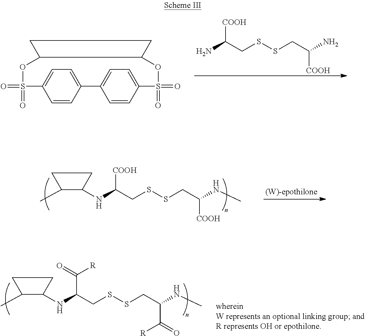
[COOH]C(CSSCC(N)[COOH])N.C1=CC2=CC=C1S(=O)(=O)OC1C(OS(=O)(=O)C3=CC=C2C=C3)CC1.[COOH]C(CSSCC(NC)[COOH])NC1C(C)CC1.C(C(CSSCC(NC)C(=O)[R])NC1C(C)CC1)(=O)[R]
